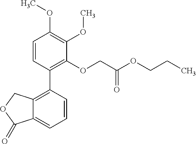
C12=C(C3=C(OCC(OCCC)=O)C(OC)=C(OC)C=C3)C=CC=C1C(=O)OC2
